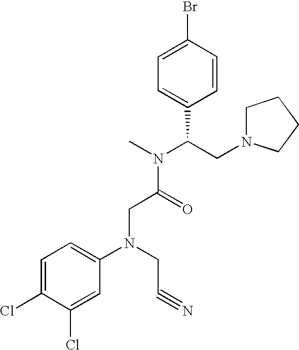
BrC1=CC=C(C(CN2CCCC2)N(C)C(=O)CN(C2=CC=C(Cl)C(Cl)=C2)CC#N)C=C1
